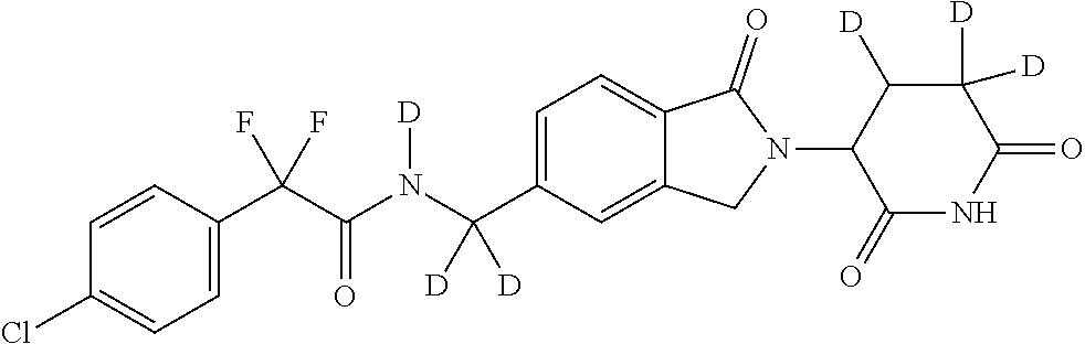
C1=CC(C(C(N(C(C2=CC=C3C(=C2)CN(C2C(=O)NC(=O)C([D])([D])C2[D])C3=O)([D])[D])[D])=O)(F)F)=CC=C1Cl
